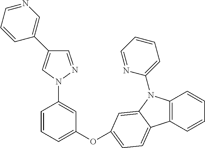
C1=NN(C2=CC(OC3=CC=C4C5=C(N(C6=CC=CC=N6)C4=C3)C=CC=C5)=CC=C2)C=C1C1=CN=CC=C1
